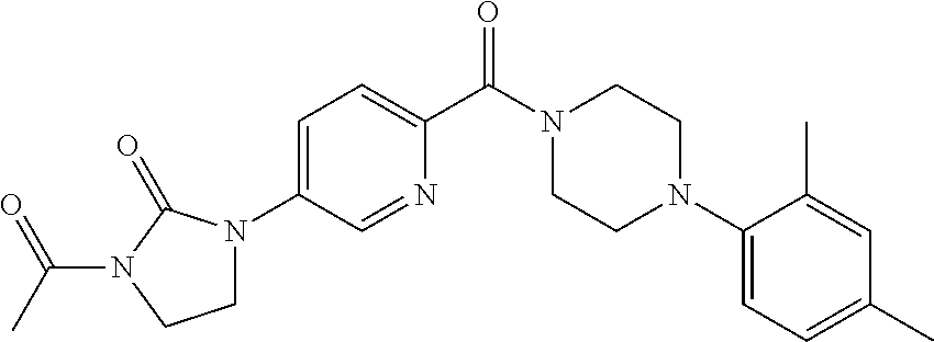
C1N(C2=CC=C(C(N3CCN(C4=CC=C(C)C=C4C)CC3)=O)N=C2)C(=O)N(C(C)=O)C1
